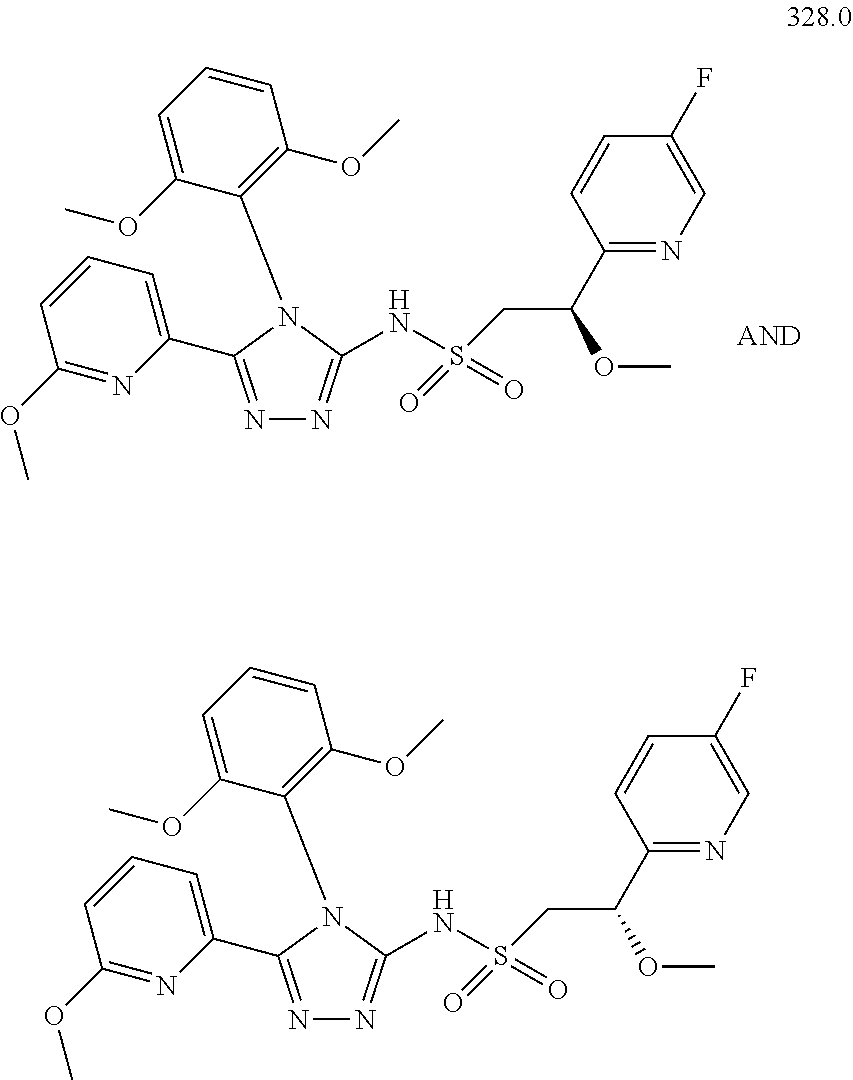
C1=C(C2=NN=C(NS(CC(C3=NC=C(F)C=C3)OC)(=O)=O)N2C2=C(OC)C=CC=C2OC)N=C(OC)C=C1.C1=C(C2=NN=C(NS(CC(C3=NC=C(F)C=C3)OC)(=O)=O)N2C2=C(OC)C=CC=C2OC)N=C(OC)C=C1
